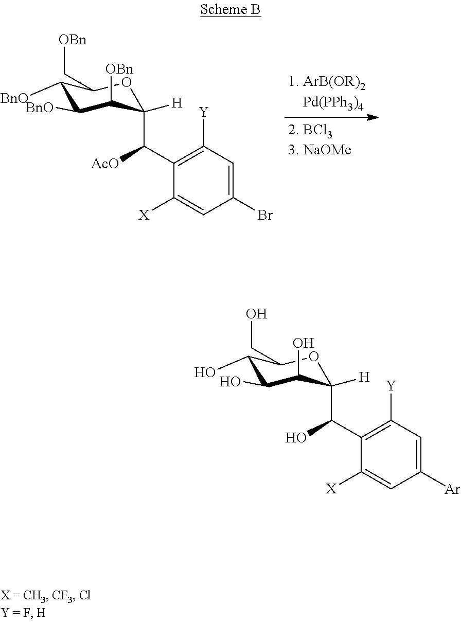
C1(O)C(O)C(O)C(C(C2=C([Y])C=C([Ar])C=C2[X])O)([H])OC1CO.C1([BnO])C([BnO])C([OBn])C(C(C2=C([Y])C=C(Br)C=C2[X])[AcO])([H])OC1C[OBn]
